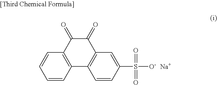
C1=CC2=C(C=C1)C(=O)C(=O)C1=C2C=CC(S(=O)(=O)[O-])=C1.[Na]
